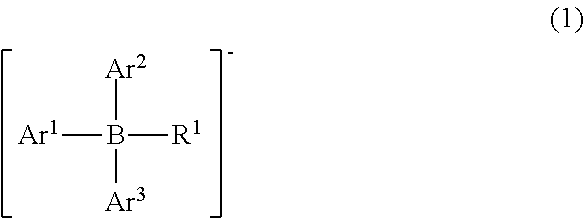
[Ar1]B([R1])([Ar2])[Ar3]
